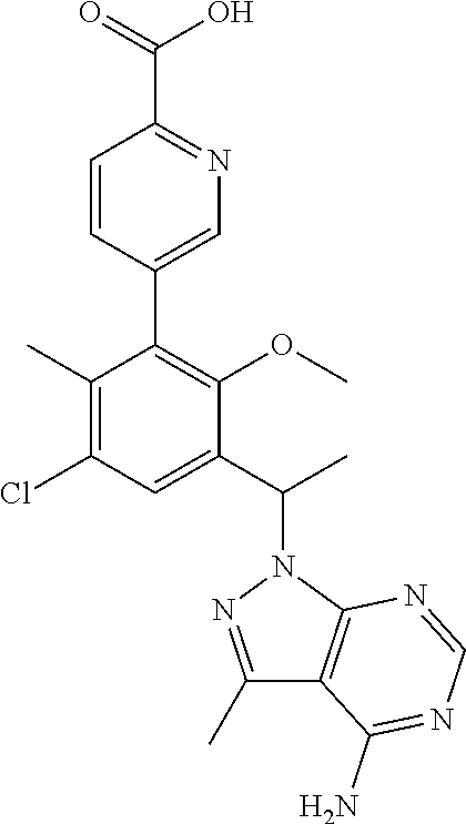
C1(C2=C(OC)C(C(C)N3N=C(C)C4=C3N=CN=C4N)=CC(Cl)=C2C)=CN=C(C(O)=O)C=C1
